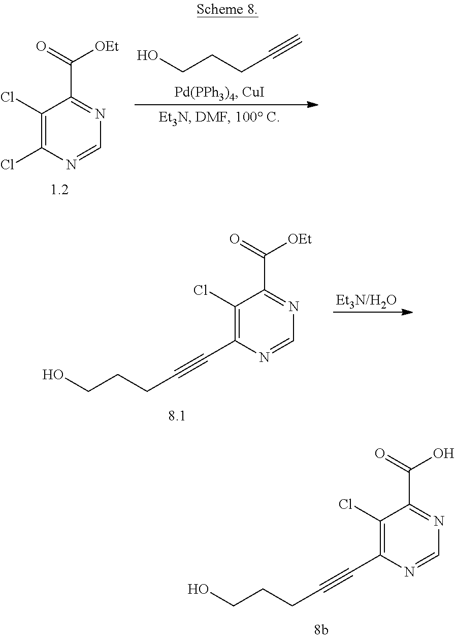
C(CCC#C)O.C1(Cl)=C(Cl)N=CN=C1C(=O)[OEt].[Et3N/H2O].C1(Cl)=C(C#CCCCO)N=CN=C1C(=O)[OEt].C1(Cl)=C(C#CCCCO)N=CN=C1C(=O)O
